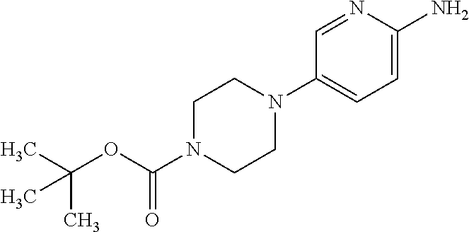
CC(OC(=O)N1CCN(C2=CC=C(N)N=C2)CC1)(C)C
